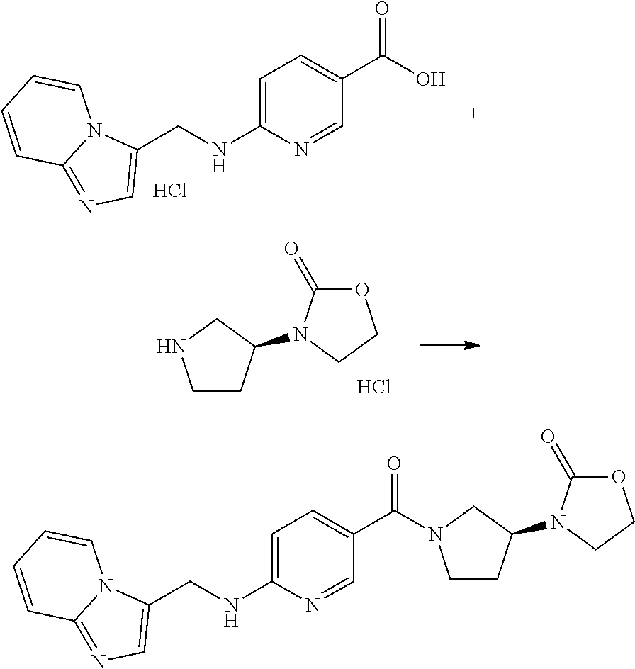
C1=C(NCC2=CN=C3N2C=CC=C3)N=CC(C(=O)N2CCC(N3C(=O)OCC3)C2)=C1.C1=C(NCC2=CN=C3N2C=CC=C3)N=CC(C(=O)O)=C1.Cl.C1CC(N2C(=O)OCC2)CN1.Cl
